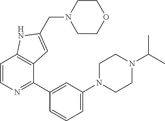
C1(C2=CC(N3CCN(C(C)C)CC3)=CC=C2)=NC=CC2=C1C=C(CN1CCOCC1)N2
